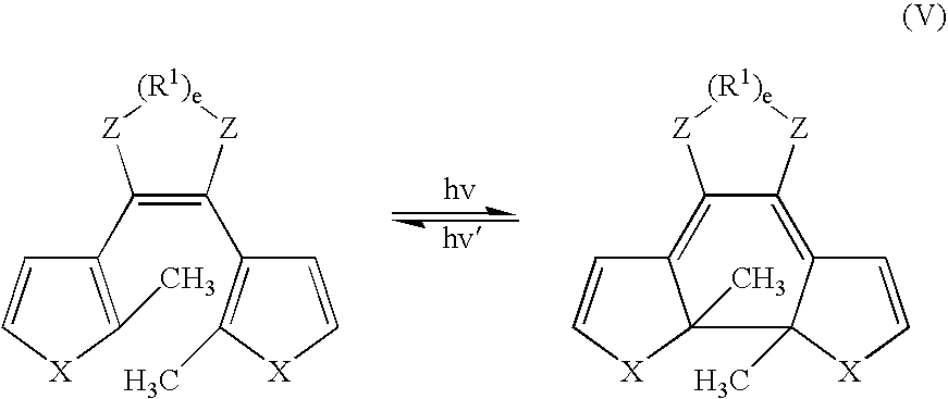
C1(C2=C(C)[X]C=C2)=C(C2=C(C)[X]C=C2)[Z][(R1)e][Z]1.C12=C3C=C[X]C3(C)C3(C)C(=C1[Z][(R1)e][Z]2)C=C[X]3
